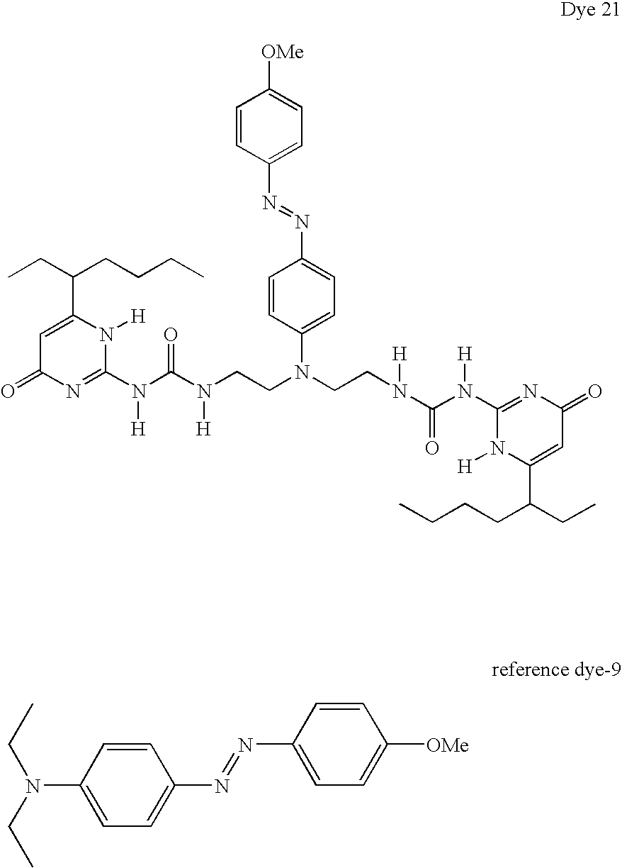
C1=CC(N=NC2=CC=C(N(CCN(C(=O)N([H])C3=NC(=O)C=C(C(CCCC)CC)N3[H])[H])CCN(C(N(C3=NC(=O)C=C(C(CCCC)CC)N3[H])[H])=O)[H])C=C2)=CC=C1[OMe].C1=CC(N(CC)CC)=CC=C1N=NC1=CC=C([OMe])C=C1
